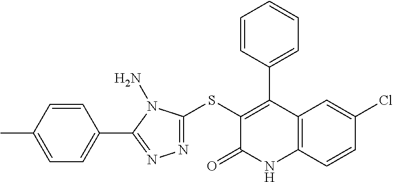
C1(SC2=NN=C(C3=CC=C(C)C=C3)N2N)=C(C2=CC=CC=C2)C2=C(NC1=O)C=CC(Cl)=C2
